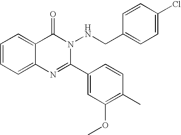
C1=CC=C2C(=C1)C(=O)N(NCC1=CC=C(Cl)C=C1)C(C1=CC(OC)=C(C)C=C1)=N2
